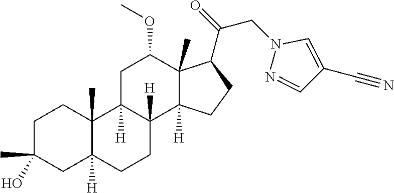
C1C(C)(O)CC2([H])C(C)(C1)C1([H])C([H])(CC2)C2([H])C(C)(C(OC)C1)C(C(=O)CN1N=CC(C#N)=C1)CC2
